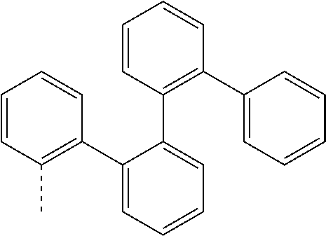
C1(C2=CC=CC=C2C2=C(C)C=CC=C2)=C(C2=CC=CC=C2)C=CC=C1
